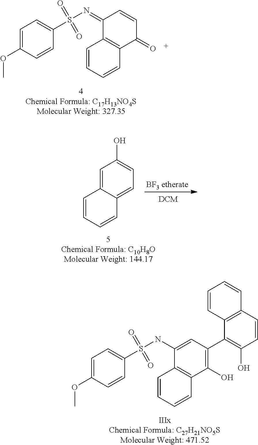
C1=CC2=C(C=C1)C(=O)C=CC2=NS(C1=CC=C(OC)C=C1)(=O)=O.C1=C2C(=CC=C1O)C=CC=C2.C1=CC2=C(C=C1)C(O)=C(C1=C(O)C=CC3=C1C=CC=C3)C=C2NS(C1=CC=C(OC)C=C1)(=O)=O
